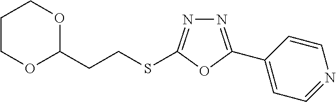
N1=C(C2=CC=NC=C2)OC(SCCC2OCCCO2)=N1
